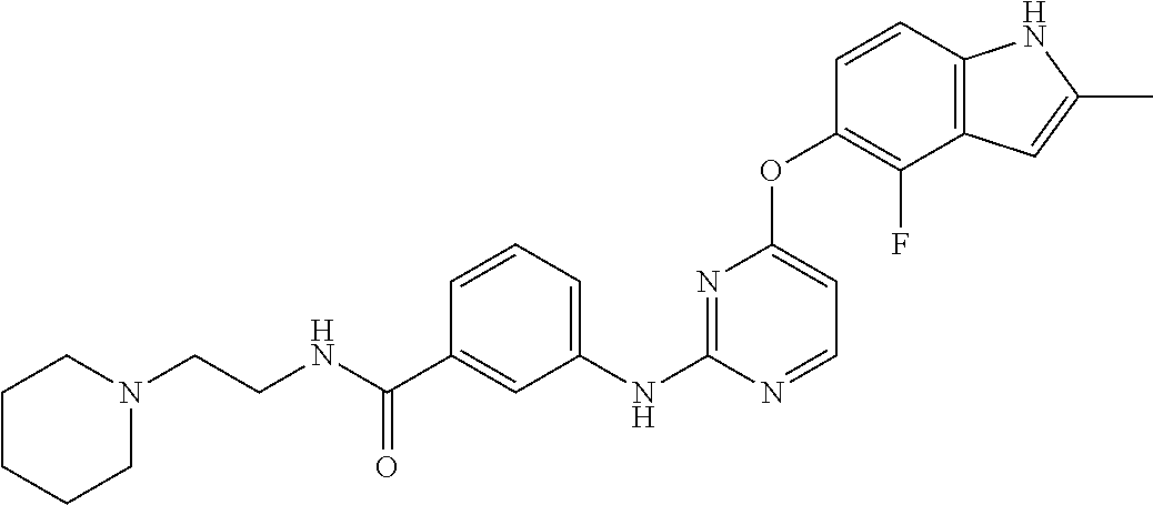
C1(C(NCCN2CCCCC2)=O)=CC(NC2=NC(OC3=C(F)C4=C(C=C3)NC(C)=C4)=CC=N2)=CC=C1
